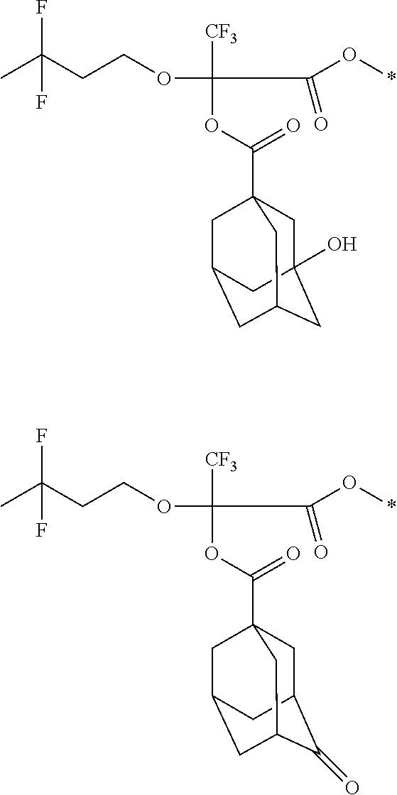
CC(CCOC([CF3])(OC(=O)C12CC3(O)CC(CC(C1)C3)C2)C(=O)O*)(F)F.CC(CCOC([CF3])(OC(=O)C12CC3C(=O)C(CC(C1)C3)C2)C(=O)O*)(F)F
